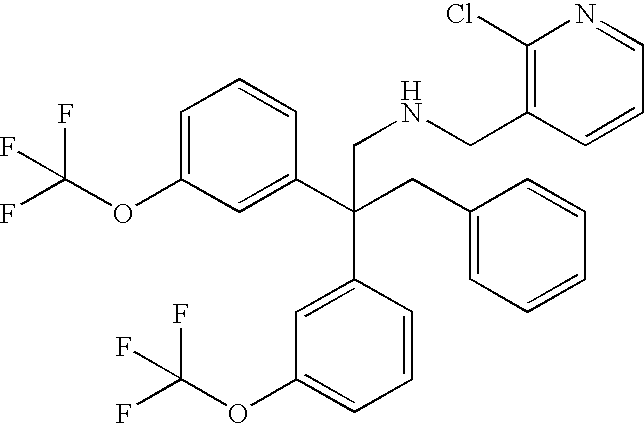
C1=C(OC(F)(F)F)C=C(C(CC2=CC=CC=C2)(C2=CC(OC(F)(F)F)=CC=C2)CNCC2=C(Cl)N=CC=C2)C=C1
